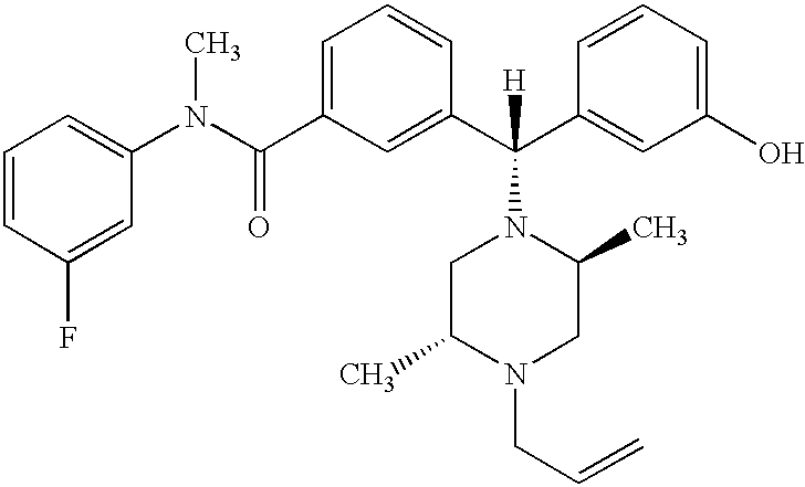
C1(C(C2=CC(O)=CC=C2)(N2CC(C)N(CC=C)CC2C)[H])=CC(C(N(C2=CC=CC(F)=C2)C)=O)=CC=C1
